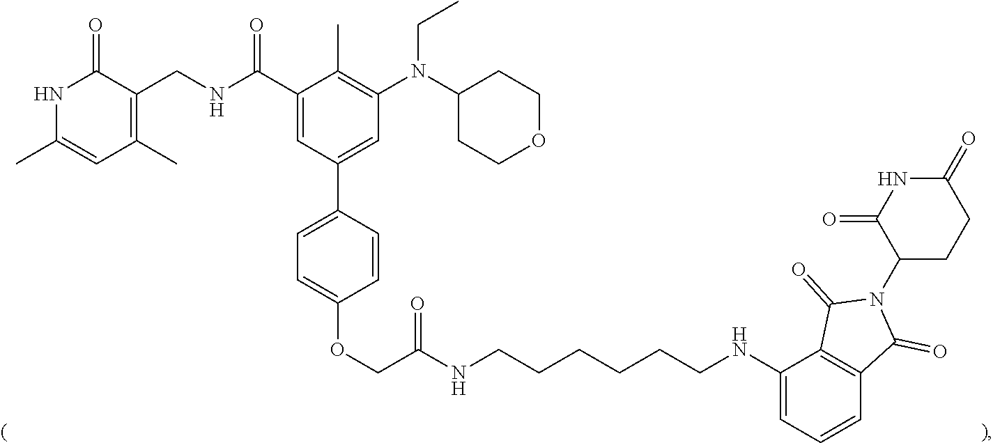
C(C(NCCCCCCNC1=CC=CC2=C1C(=O)N(C1CCC(=O)NC1=O)C2=O)=O)OC1=CC=C(C2=CC(N(C3CCOCC3)CC)=C(C)C(C(NCC3=C(C)C=C(C)NC3=O)=O)=C2)C=C1
